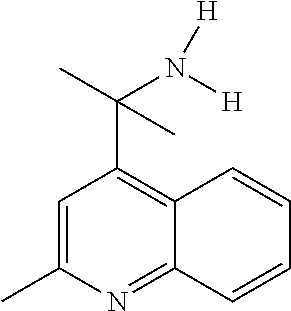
C1=C(C)N=C2C(=C1C(C)(N([H])[H])C)C=CC=C2
